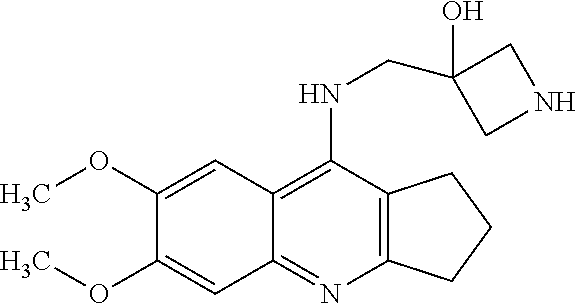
C12=C(C(NCC3(O)CNC3)=C3C(=N1)C=C(OC)C(OC)=C3)CCC2
